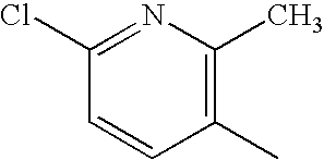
C1(Cl)=NC(C)=C(C)C=C1
